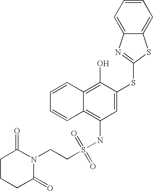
C1=CC=CC2=C(O)C(SC3=NC4=CC=CC=C4S3)=CC(NS(CCN3C(=O)CCCC3=O)(=O)=O)=C12
